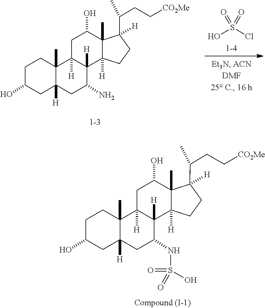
C1C2([H])C(C)(CCC1O)C1([H])CC(O)C3(C)C(C(CC[CO2Me])C)([H])CCC3([H])C1([H])C(N)C2.OS(Cl)(=O)=O.C1C2([H])C(C)(CCC1O)C1([H])CC(O)C3(C)C(C(CC[CO2Me])C)([H])CCC3([H])C1([H])C(NS(O)(=O)=O)C2
